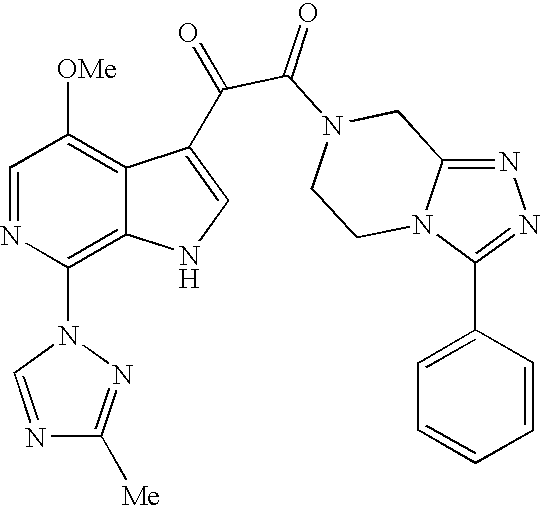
N1=C2N(C(C3=CC=CC=C3)=N1)CCN(C(=O)C(=O)C1=CNC3=C(N4N=C([Me])N=C4)N=CC([OMe])=C31)C2
